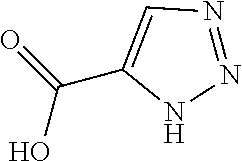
OC(C1=CN=NN1)=O
